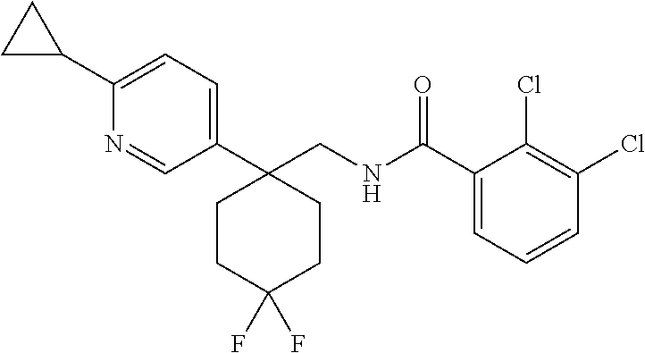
C1(C2CC2)=CC=C(C2(CNC(C3=CC=CC(Cl)=C3Cl)=O)CCC(F)(F)CC2)C=N1
